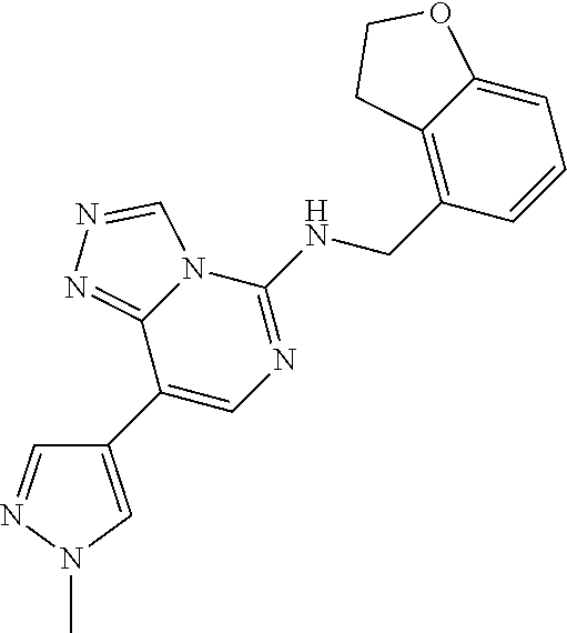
C1(C2=CN=C(NCC3=C4C(=CC=C3)OCC4)N3C2=NN=C3)=CN(C)N=C1
